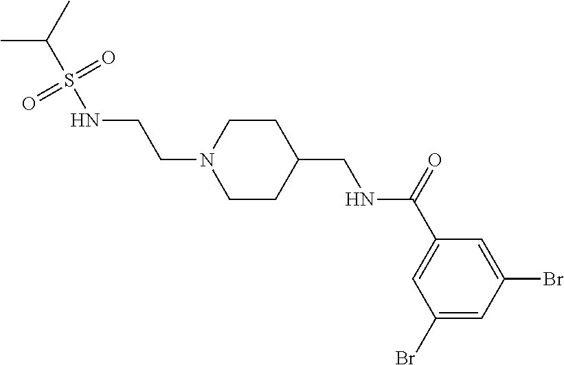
CC(C)S(NCCN1CCC(CNC(C2=CC(Br)=CC(Br)=C2)=O)CC1)(=O)=O
